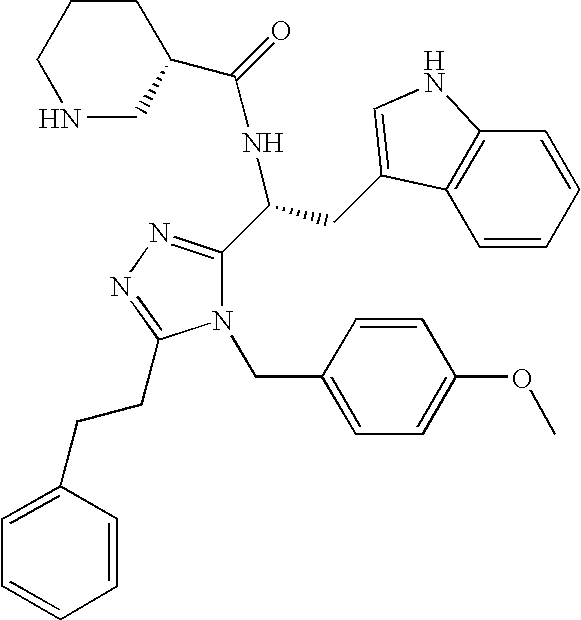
N1(CC2=CC=C(OC)C=C2)C(C(CC2=CNC3=C2C=CC=C3)NC(C2CCCNC2)=O)=NN=C1CCC1=CC=CC=C1
